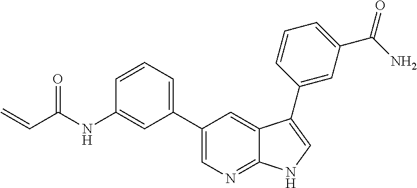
C=CC(NC1=CC(C2=CN=C3C(=C2)C(C2=CC(C(N)=O)=CC=C2)=CN3)=CC=C1)=O
